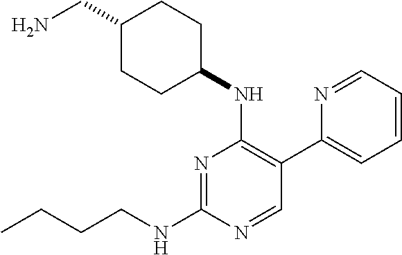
N1=C(NCCCC)N=CC(C2=CC=CC=N2)=C1NC1CCC(CN)CC1
